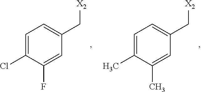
C1=C(Cl)C(F)=CC(C[X2])=C1.C1=C(C)C(C)=CC(C[X2])=C1
